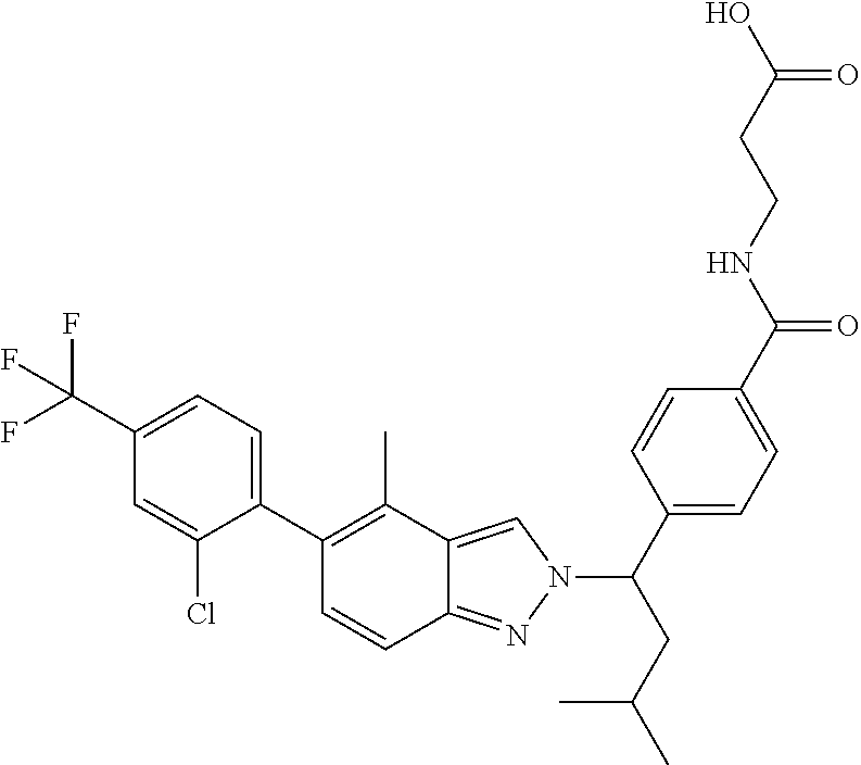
C1(C(F)(F)F)=CC=C(C2=C(C)C3=CN(C(C4=CC=C(C(NCCC(O)=O)=O)C=C4)CC(C)C)N=C3C=C2)C(Cl)=C1
